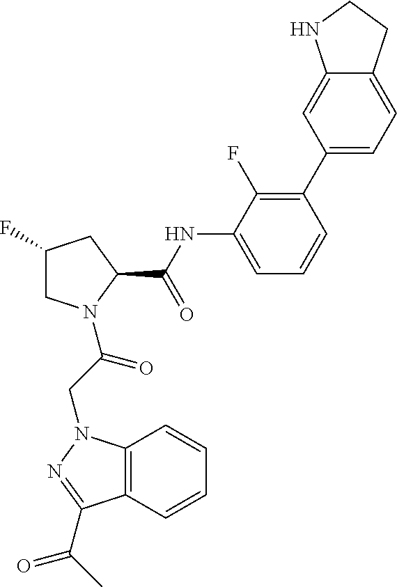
C12=C(N(CC(=O)N3CC(F)CC3C(NC3=CC=CC(C4=CC=C5C(=C4)NCC5)=C3F)=O)N=C1C(C)=O)C=CC=C2
